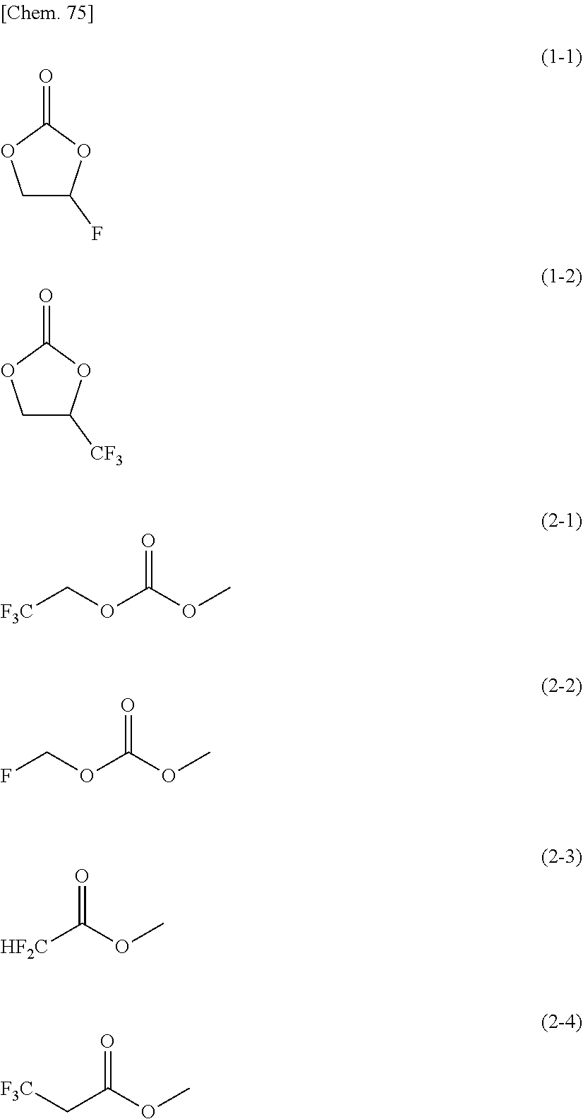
C1C(F)OC(=O)O1.C1C([CF3])OC(=O)O1.[F3C]COC(OC)=O.FCOC(OC)=O.[HF2C]C(OC)=O.[F3C]CC(OC)=O
